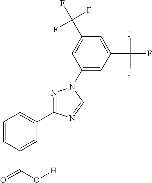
C1=CC=C(C2=NN(C3=CC(C(F)(F)F)=CC(C(F)(F)F)=C3)C=N2)C=C1C(=O)O[H]
